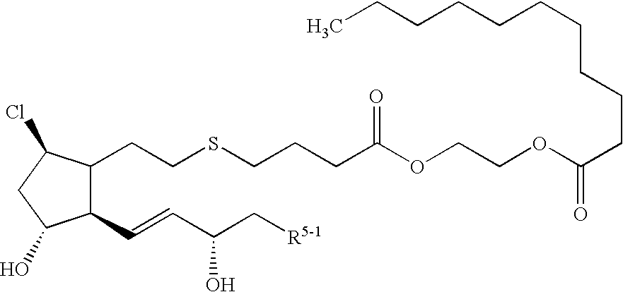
C(SCCC1C(C=CC(C[R5-1])O)C(O)CC1Cl)CCC(OCCOC(CCCCCCCCCC)=O)=O
